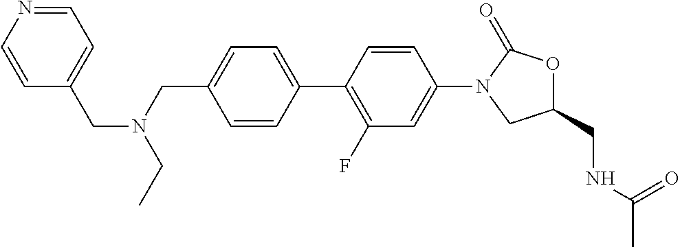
C1(CN(CC2=CC=NC=C2)CC)=CC=C(C2=C(F)C=C(N3CC(CNC(C)=O)OC3=O)C=C2)C=C1
